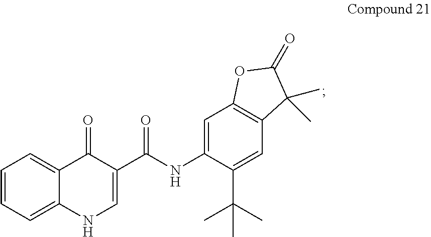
C1=C(NC(C2=CNC3=CC=CC=C3C2=O)=O)C(C(C)(C)C)=CC2=C1OC(=O)C2(C)C
